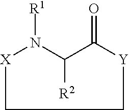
[R1]N1C([R2])C(=O)[Y]CC[X]1
